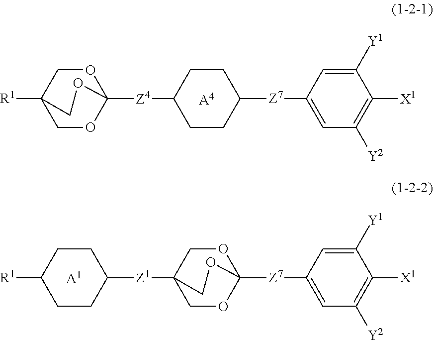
[A4].[R1]C12COC([Z4]C3CCC([Z7]C4=CC([Y2])=C([X1])C([Y1])=C4)CC3)(OC1)OC2.[A1].C1CC([R1])CCC1[Z1]C12COC([Z7]C3=CC([Y2])=C([X1])C([Y1])=C3)(OC1)OC2
